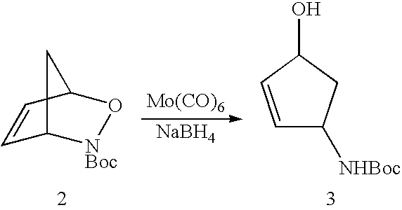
[Mo(CO)6].[NaBH4].C1=CC2O[NBoc]C1C2.C1=CC(O)CC1[NHBoc]
